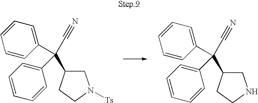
C1C(C(C#N)(C2=CC=CC=C2)C2=CC=CC=C2)CCN1[Ts].C1C(C(C#N)(C2=CC=CC=C2)C2=CC=CC=C2)CCN1
